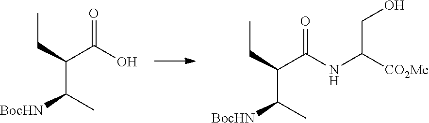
C(C(C(=O)O)C(C)[BocHN])C.C(C(C(=O)NC([CO2Me])CO)C(C)[BocHN])C
